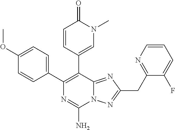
C1(OC)=CC=C(C2=C(C3=CN(C)C(=O)C=C3)C3=NC(CC4=NC=CC=C4F)=NN3C(N)=N2)C=C1
